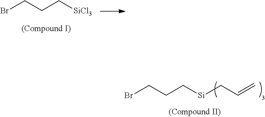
BrCCC[Si]CC=C.BrCCC[SiCl3]
